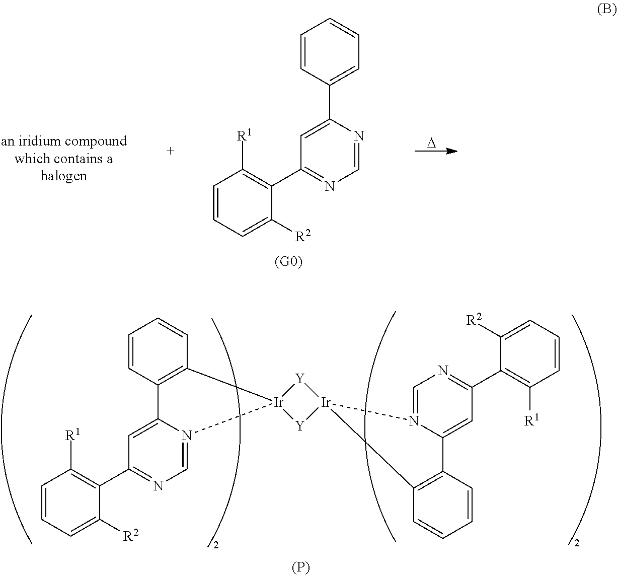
C1=CC(C2=CC(C3=C([R1])C=CC=C3[R2])=NC=N2)=CC=C1.[D].C1=CC2=C(C=C1)[Ir]1(N3=CN=C(C4=C([R1])C=CC=C4[R2])C=C23)[Y][Ir]2([Y]1)N1=CN=C(C3=C([R1])C=CC=C3[R2])C=C1C1=C2C=CC=C1.[(P)]
